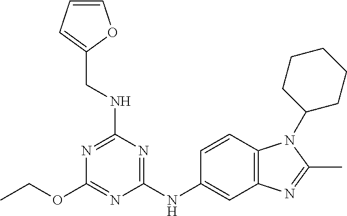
C(OC1=NC(NC2=CC3=C(C=C2)N(C2CCCCC2)C(C)=N3)=NC(NCC2=CC=CO2)=N1)C
